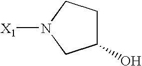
[X1]N1CC(O)CC1
